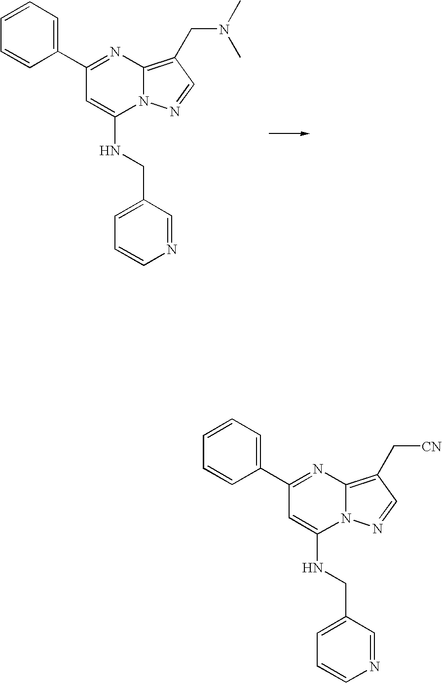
C1(C2=CC=CC=C2)=NC2=C(C[CN])C=NN2C(NCC2=CC=CN=C2)=C1.C1(C2=CC=CC=C2)=NC2=C(CN(C)C)C=NN2C(NCC2=CC=CN=C2)=C1
